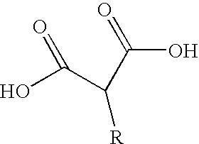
OC(C(C(O)=O)[R])=O
